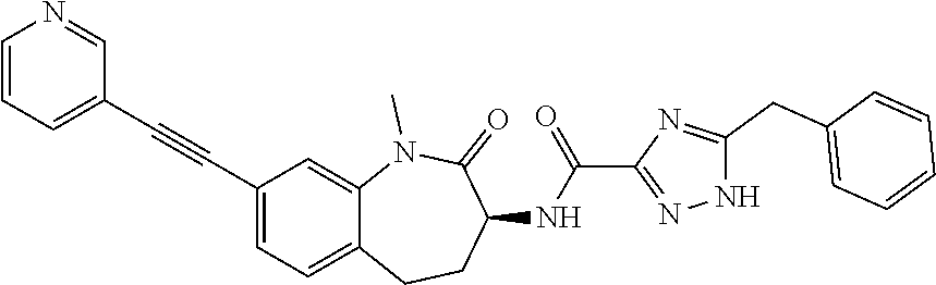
C1(C#CC2=CC=CN=C2)=CC=C2C(=C1)N(C)C(=O)C(NC(C1=NNC(CC3=CC=CC=C3)=N1)=O)CC2
